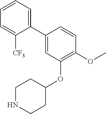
C1(C2=CC(OC3CCNCC3)=C(OC)C=C2)=CC=CC=C1[CF3]
